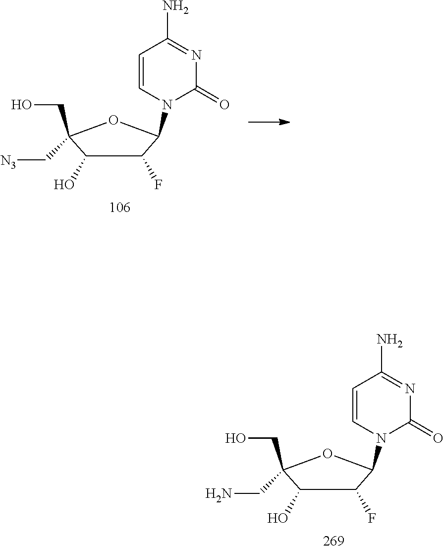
N1(C2C(F)C(O)C(CO)(C[N3])O2)C(=O)N=C(N)C=C1.N1(C2C(F)C(O)C(CO)(CN)O2)C(=O)N=C(N)C=C1
